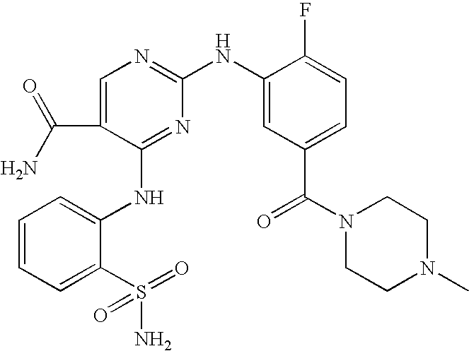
C1=CC=C(S(N)(=O)=O)C(NC2=NC(NC3=CC(C(N4CCN(C)CC4)=O)=CC=C3F)=NC=C2C(N)=O)=C1
